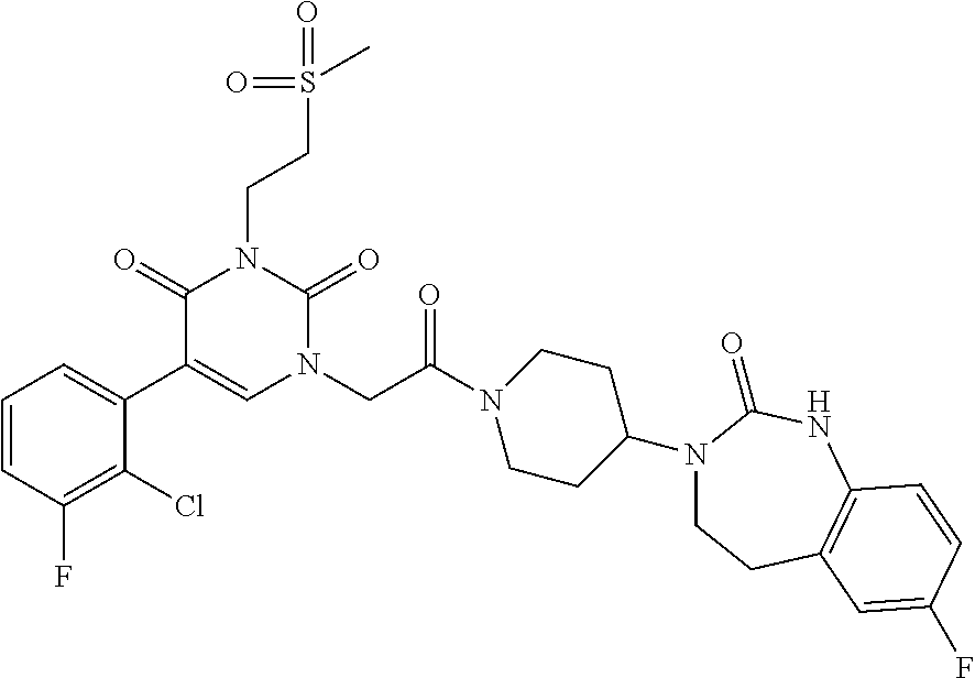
C1=CC(F)=C(Cl)C(C2=CN(CC(=O)N3CCC(N4CCC5=C(NC4=O)C=CC(F)=C5)CC3)C(=O)N(CCS(=O)(C)=O)C2=O)=C1
